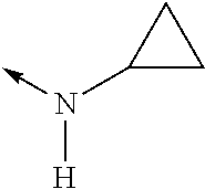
N([H])(C1CC1)->C
